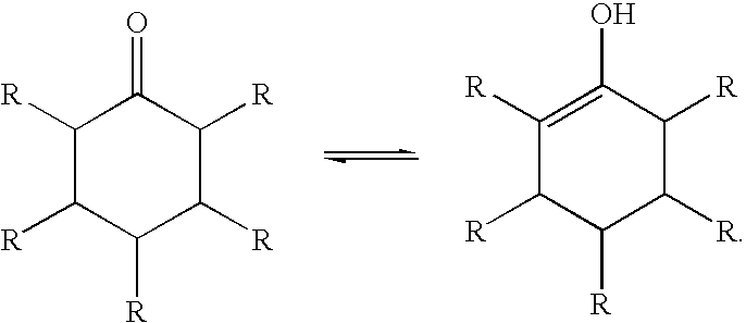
C1([R])C([R])C([R])C([R])C([R])C1=O.C1([R])=C(O)C([R])C([R])C([R])C1[R]
